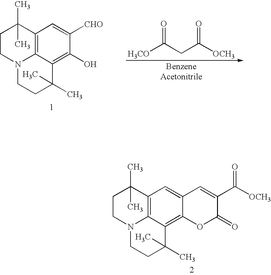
C1CN2C3=C(C1(C)C)C=C1C(=C3C(C)(C)CC2)OC(=O)C(C([OCH3])=O)=C1.C1CN2C3=C(C1(C)C)C=C([CHO])C(O)=C3C(C)(C)CC2.C([H3CO])(CC([OCH3])=O)=O
